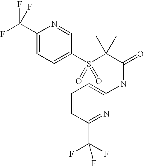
C1(C(F)(F)F)=CC=C(S(C(C(=O)NC2=CC=CC(C(F)(F)F)=N2)(C)C)(=O)=O)C=N1
